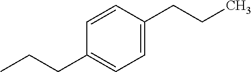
C1=C(CCC)C=CC(CCC)=C1
